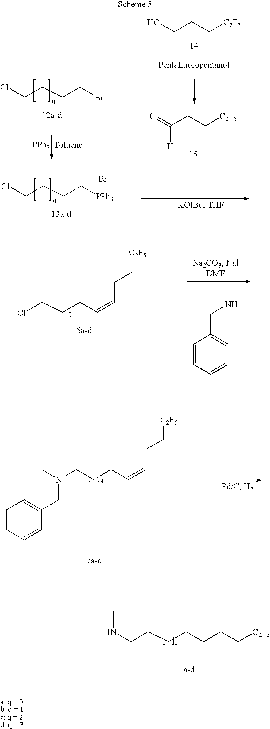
OCCC[C2F5].ClCCCCBr.[PPh3].O=C(CC[C2F5])[H].ClCCCC[PPh3].Br.C(CCCCCC[C2F5])NC.ClCCCC=CCC[C2F5].C1=CC=CC=C1CNC.C1=CC=CC(CN(C)CCCC=CCC[C2F5])=C1
